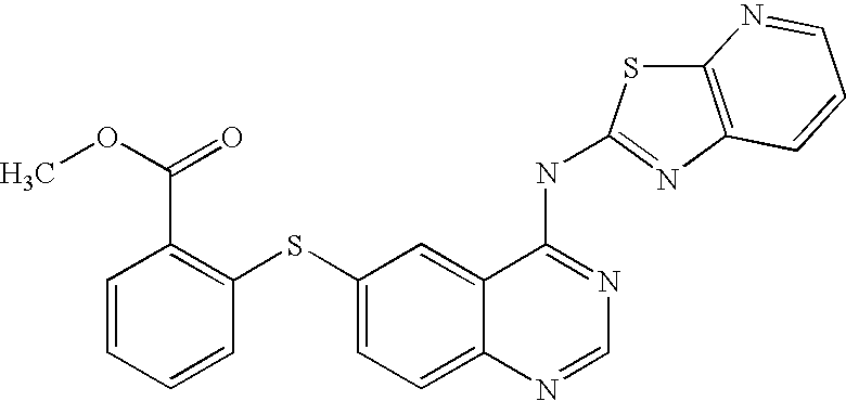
S(C1=CC=C2C(=C1)C(NC1=NC3=C(S1)N=CC=C3)=NC=N2)C1=C(C(=O)OC)C=CC=C1
